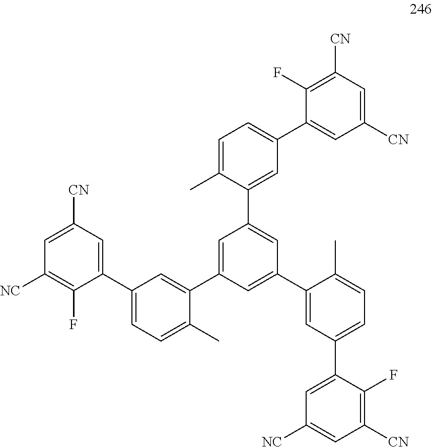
C1=C(C2=CC(C3=CC([CN])=CC([NC])=C3F)=CC=C2C)C=C(C2=CC(C3=CC([NC])=CC([CN])=C3F)=CC=C2C)C=C1C1=CC(C2=CC([CN])=CC([CN])=C2F)=CC=C1C
